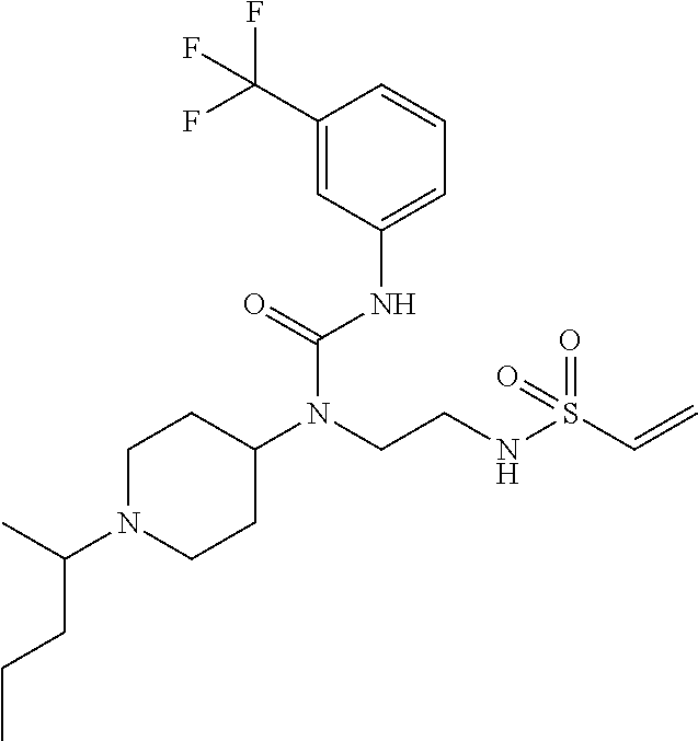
C1(C(F)(F)F)=CC(NC(N(CCNS(C=C)(=O)=O)C2CCN(C(C)CCC)CC2)=O)=CC=C1
